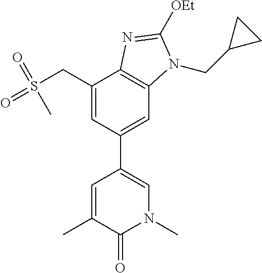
C1(CS(=O)(=O)C)=CC(C2=CN(C)C(=O)C(C)=C2)=CC2=C1N=C([OEt])N2CC1CC1
